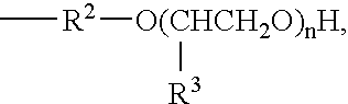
[R2]([O(CHCH2O)nH][R3])C
